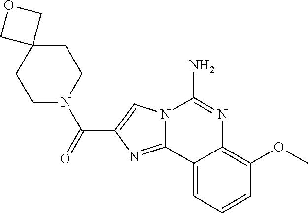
N12C(=NC(C(=O)N3CCC4(CC3)COC4)=C1)C1=CC=CC(OC)=C1N=C2N
